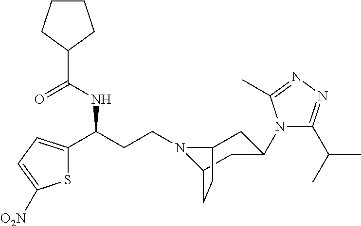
N1(CCC(C2=CC=C([O2N])S2)NC(C2CCCC2)=O)C2CC(N3C(C(C)C)=NN=C3C)CC1CC2
